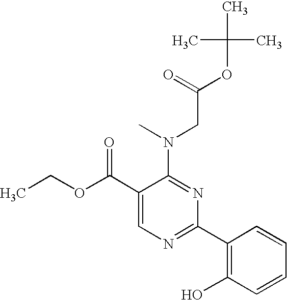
C1(C(OCC)=O)=CN=C(C2=C(O)C=CC=C2)N=C1N(CC(OC(C)(C)C)=O)C
